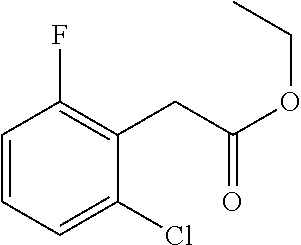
C1=CC=C(Cl)C(CC(OCC)=O)=C1F
